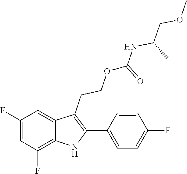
C1(C2=C(CCOC(NC(C)COC)=O)C3=CC(F)=CC(F)=C3N2)=CC=C(F)C=C1
